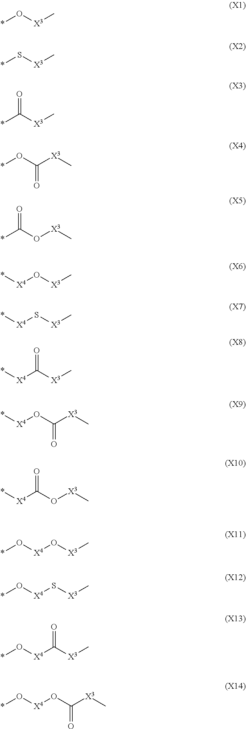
*O[X3]C.*S[X3]C.*C([X3]C)=O.*OC([X3]C)=O.*C(O[X3]C)=O.*[X4]O[X3]C.*[X4]S[X3]C.*[X4]C([X3]C)=O.*[X4]OC([X3]C)=O.*[X4]C(O[X3]C)=O.*O[X4]O[X3]C.*O[X4]S[X3]C.*O[X4]C([X3]C)=O.*O[X4]OC([X3]C)=O
